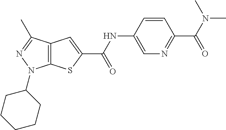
C12=C(C(C)=NN1C1CCCCC1)C=C(C(NC1=CN=C(C(N(C)C)=O)C=C1)=O)S2
